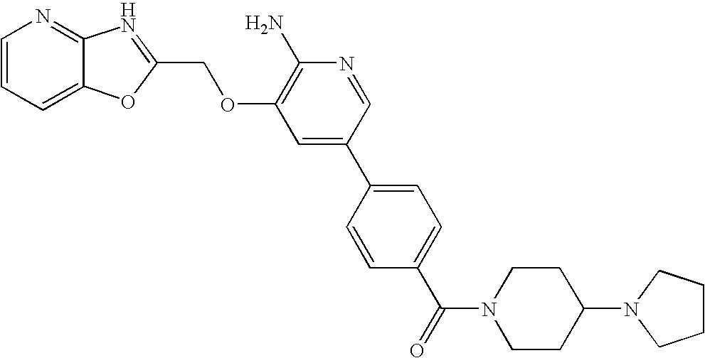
C1=CC=C2C(=N1)N=C(COC1=C(N)N=CC(C3=CC=C(C(=O)N4CCC(N5CCCC5)CC4)C=C3)=C1)O2
